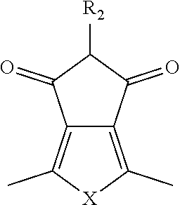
C1([R2])C(=O)C2=C(C)[X]C(C)=C2C1=O
